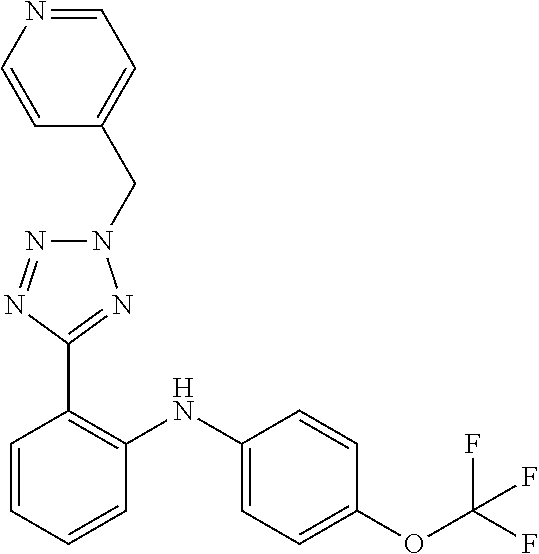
C1=CC(OC(F)(F)F)=CC=C1NC1=C(C2=NN(CC3=CC=NC=C3)N=N2)C=CC=C1
